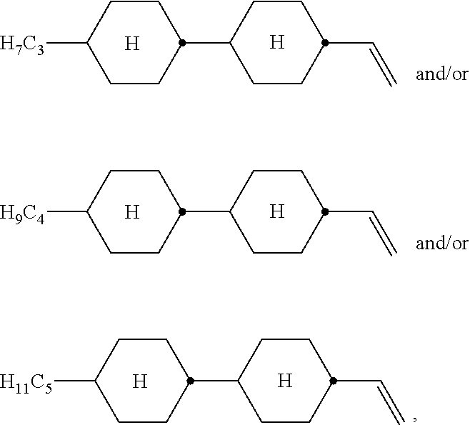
[H].C(=C)C1CCC(C2CCC([H11C5])CC2)CC1.[H].[H].[H7C3]C1CCC(C2CCC(C=C)CC2)CC1.[H].[H].[H9C4]C1CCC(C2CCC(C=C)CC2)CC1.[H]
